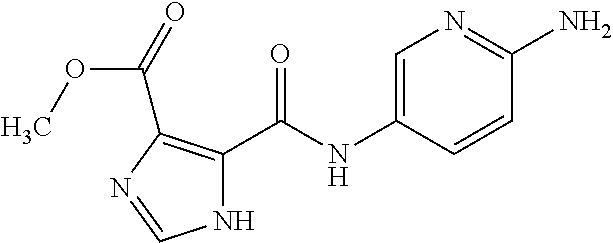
N1C(C(NC2=CN=C(N)C=C2)=O)=C(C(=O)OC)N=C1
